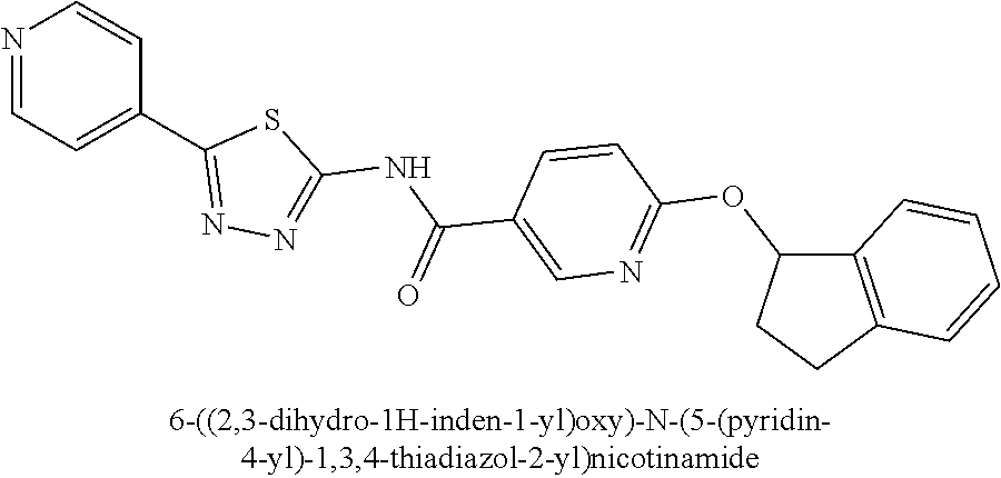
N1=CC=C(C2=NN=C(NC(C3=CN=C(OC4C5=C(CC4)C=CC=C5)C=C3)=O)S2)C=C1
